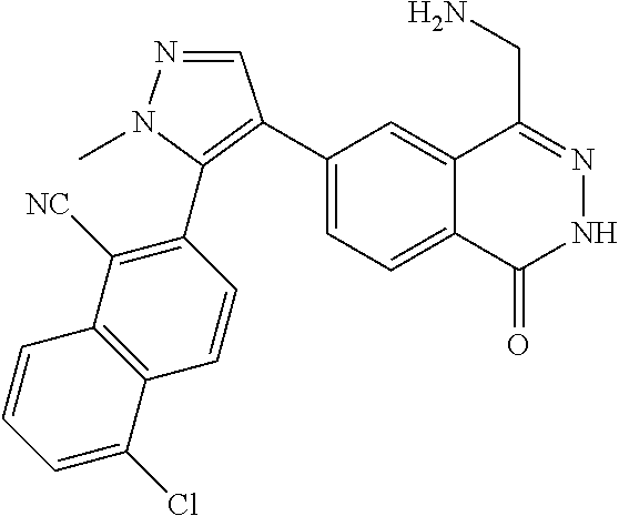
C1(C2=C(C3=C([NC])C4=C(C(Cl)=CC=C4)C=C3)N(C)N=C2)=CC=C2C(=C1)C(CN)=NNC2=O
